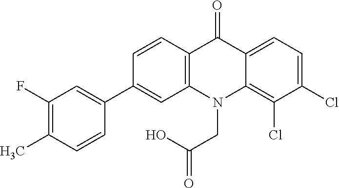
C12=C(N(CC(O)=O)C3=C(Cl)C(Cl)=CC=C3C1=O)C=C(C1=CC(F)=C(C)C=C1)C=C2
